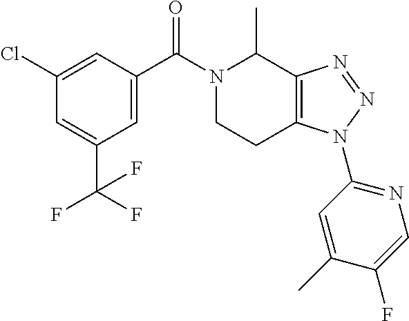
N1(C(C2=CC(C(F)(F)F)=CC(Cl)=C2)=O)CCC2=C(C1C)N=NN2C1=NC=C(F)C(C)=C1
